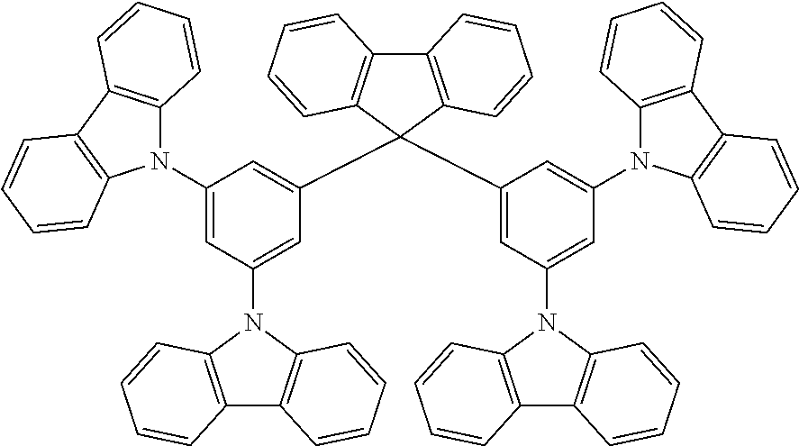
C12=C(C(C3=CC(N4C5=C(C6=C4C=CC=C6)C=CC=C5)=CC(N4C5=C(C6=C4C=CC=C6)C=CC=C5)=C3)(C3=CC(N4C5=C(C6=C4C=CC=C6)C=CC=C5)=CC(N4C5=C(C6=C4C=CC=C6)C=CC=C5)=C3)C3=C1C=CC=C3)C=CC=C2
